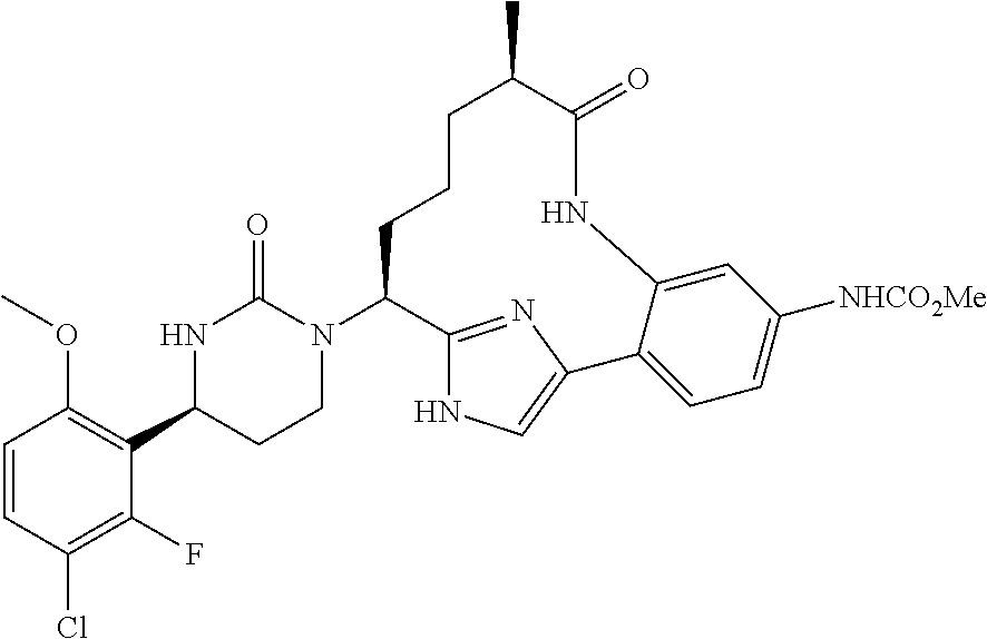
C1=CC(Cl)=C(F)C(C2CCN(C3C4=NC(=CN4)C4=CC=C([NHCO2Me])C=C4NC(=O)C(C)CCC3)C(=O)N2)=C1OC
